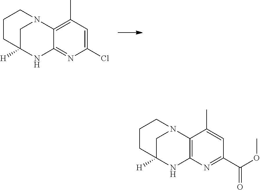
C12=C(N=C(C(OC)=O)C=C1C)NC1([H])CN2CCC1.C12=C(C)C=C(Cl)N=C1NC1([H])CN2CCC1
